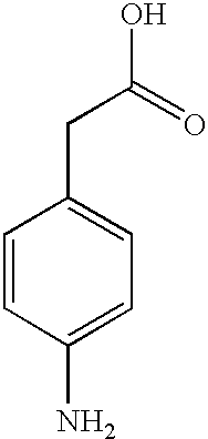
C1=CC(N)=CC=C1CC(O)=O
